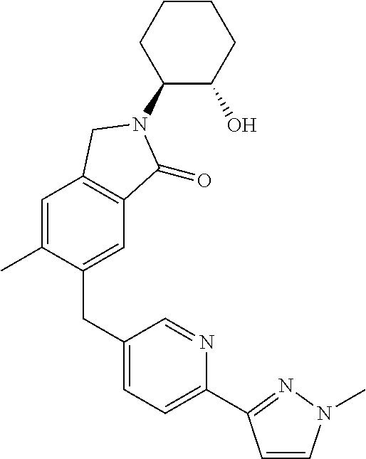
C1(N2C(=O)C3=C(C=C(C)C(CC4=CC=C(C5=NN(C)C=C5)N=C4)=C3)C2)C(O)CCCC1
